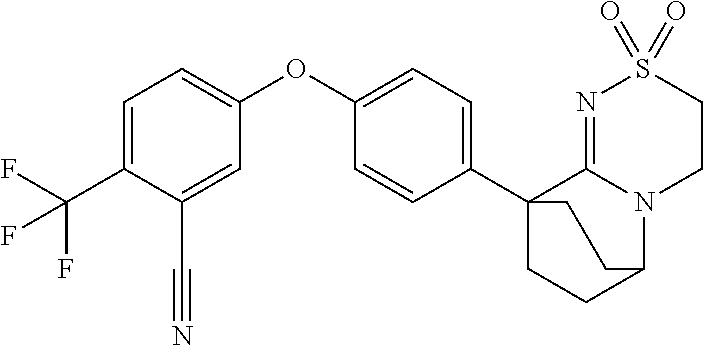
C1=C(C(F)(F)F)C(C#N)=CC(OC2=CC=C(C34CCC(N5C3=NS(=O)(=O)CC5)CC4)C=C2)=C1
